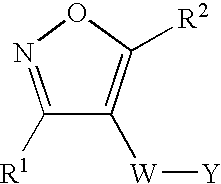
C1([R1])=NOC([R2])=C1[W][Y]
